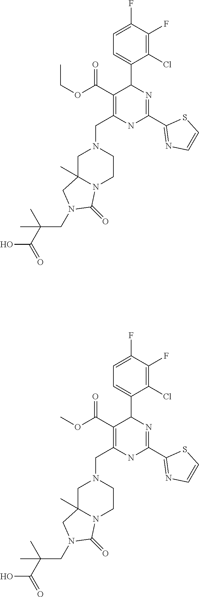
C1C2(C)N(CCN1CC1=C(C(OCC)=O)C(C3=CC=C(F)C(F)=C3Cl)N=C(C3=NC=CS3)N1)C(=O)N(CC(C(=O)O)(C)C)C2.C1C2(C)N(CCN1CC1=C(C(OC)=O)C(C3=CC=C(F)C(F)=C3Cl)N=C(C3=NC=CS3)N1)C(=O)N(CC(C(=O)O)(C)C)C2
